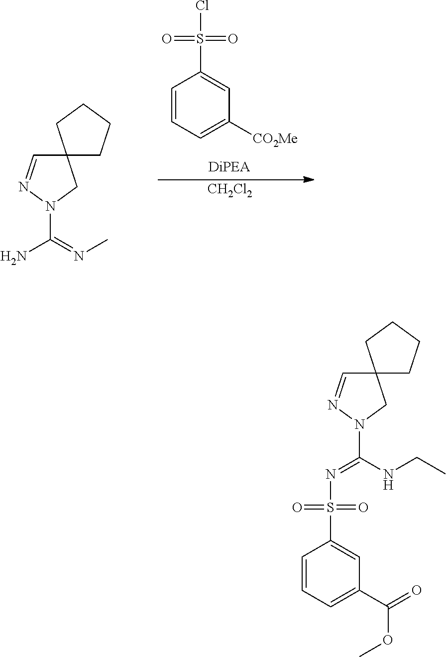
C1=CC=C([CO2Me])C=C1S(Cl)(=O)=O.C12(C=NN(C(=NC)N)C1)CCCC2.[CH2Cl2].C12(C=NN(C(NCC)=NS(C3=CC(C(=O)OC)=CC=C3)(=O)=O)C1)CCCC2
